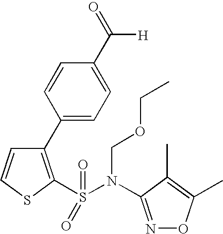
C1(C2=CC=C(C(=O)[H])C=C2)=C(S(N(C2=NOC(C)=C2C)COCC)(=O)=O)SC=C1
